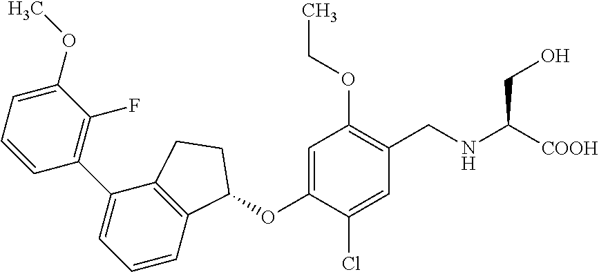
C1=CC=C(OC)C(F)=C1C1=CC=CC2=C1CCC2OC1=CC(OCC)=C(CNC([COOH])CO)C=C1Cl
